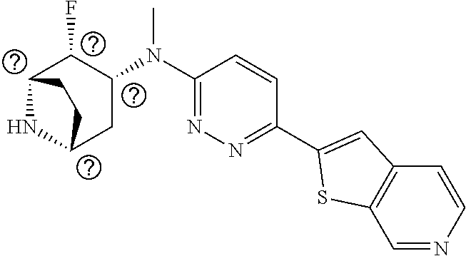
C1(C2=CC3=C(S2)C=NC=C3)=NN=C(N(C2C(F)C3NC(C2)CC3)C)C=C1
